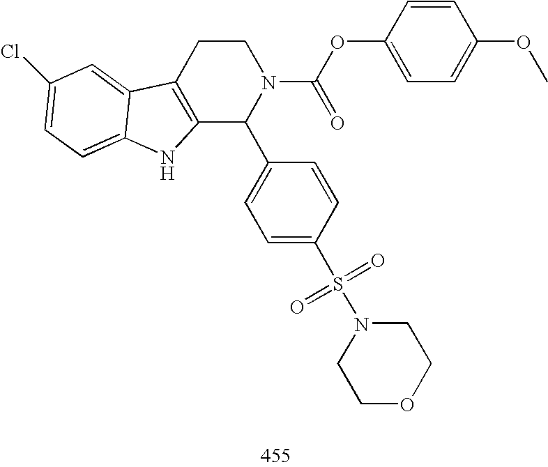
C12=C(CCN(C(OC3=CC=C(OC)C=C3)=O)C1C1=CC=C(S(N3CCOCC3)(=O)=O)C=C1)C1=CC(Cl)=CC=C1N2
